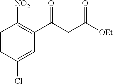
[NO2]C1=C(C(CC([OEt])=O)=O)C=C(Cl)C=C1
